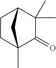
C1CC2(C)C(=O)C(C)(C)C1C2
